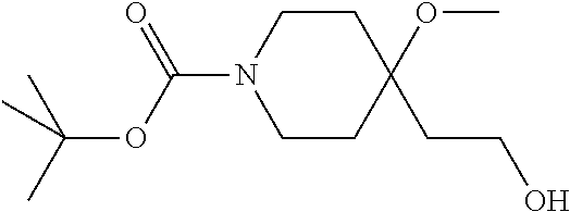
C1CC(OC)(CCO)CCN1C(OC(C)(C)C)=O
